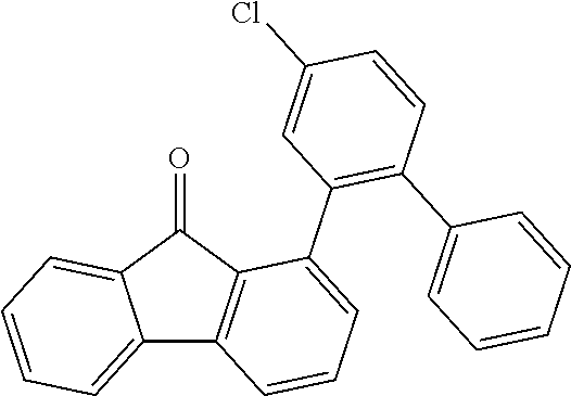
C12=CC=CC=C1C(=O)C1=C2C=CC=C1C1=C(C2=CC=CC=C2)C=CC(Cl)=C1
